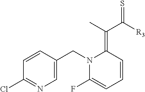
C1=CC(CN2C(F)=CC=CC2=C(C([R3])=S)C)=CN=C1Cl
